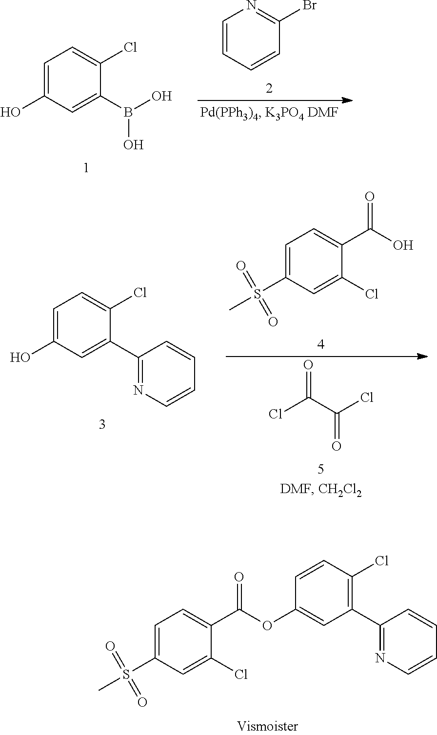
C1=C(S(C)(=O)=O)C=C(Cl)C(C(OC2=CC(C3=NC=CC=C3)=C(Cl)C=C2)=O)=C1.C1=C(O)C=C(B(O)O)C(Cl)=C1.C1=CC=CC(Br)=N1.C1=C(O)C=C(C2=NC=CC=C2)C(Cl)=C1.C1=C(S(C)(=O)=O)C=C(Cl)C(C(O)=O)=C1.O=C(C(Cl)=O)Cl
